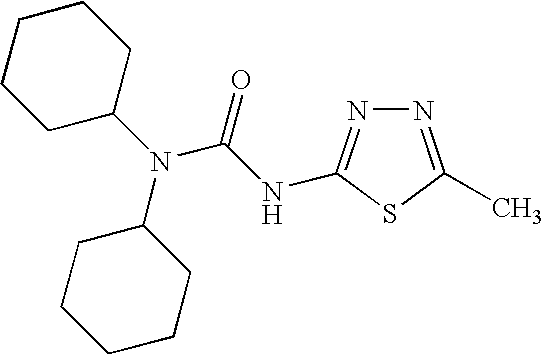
N(C1CCCCC1)(C1CCCCC1)C(NC1=NN=C(C)S1)=O
